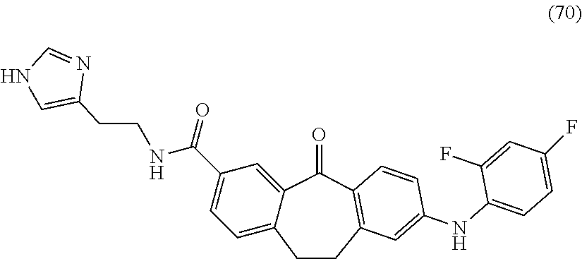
C12=CC(C(NCCC3=CNC=N3)=O)=CC=C1CCC1=C(C2=O)C=CC(NC2=CC=C(F)C=C2F)=C1
